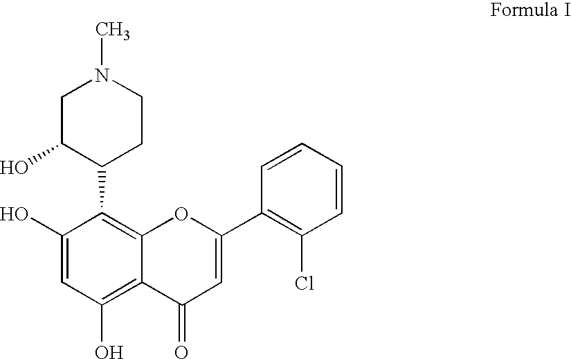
C1(O)=CC(O)=C2C(=C1C1CCN(C)CC1O)OC(C1=C(Cl)C=CC=C1)=CC2=O
